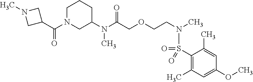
CN1CC(C(N2CC(N(C(COCCN(C)S(=O)(=O)C3=C(C)C=C(OC)C=C3C)=O)C)CCC2)=O)C1
